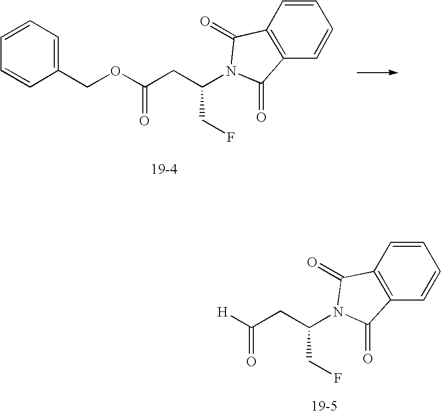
C1=CC(COC(CC(CF)N2C(=O)C3=C(C2=O)C=CC=C3)=O)=CC=C1.[H]C(CC(CF)N1C(=O)C2=C(C1=O)C=CC=C2)=O
